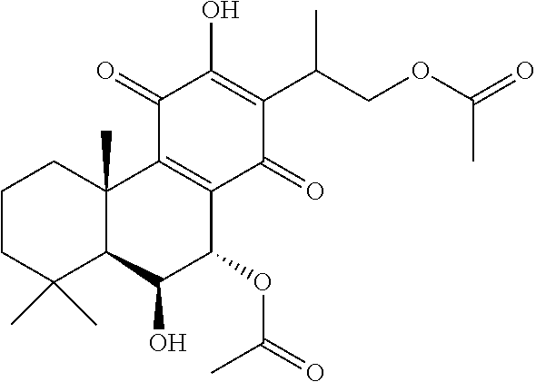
C1CC(C)(C)C2C(C)(C1)C1=C(C(OC(C)=O)C2O)C(=O)C(C(C)COC(C)=O)=C(O)C1=O
